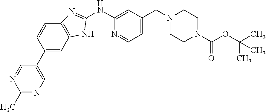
C1(NC2=CC(CN3CCN(C(OC(C)(C)C)=O)CC3)=CC=N2)=NC2=C(N1)C=C(C1=CN=C(C)N=C1)C=C2
